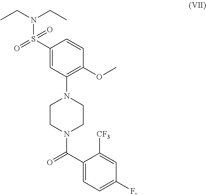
C(N(CC)S(=O)(C1=CC(N2CCN(C(C3=CC=C(F)C=C3[CF3])=O)CC2)=C(OC)C=C1)=O)C
